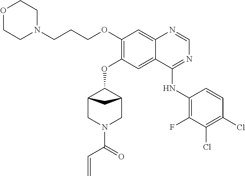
N1(C(C=C)=O)CC2CC(C1)C2OC1=C(OCCCN2CCOCC2)C=C2N=CN=C(NC3=C(F)C(Cl)=C(Cl)C=C3)C2=C1
